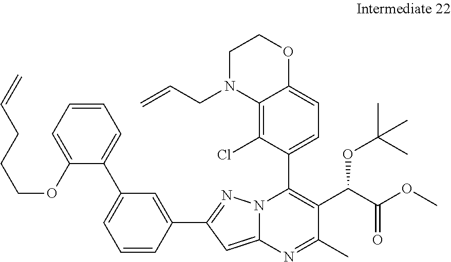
C1=CC(C2=NN3C(=C2)N=C(C)C(C(C(OC)=O)OC(C)(C)C)=C3C2=CC=C3C(=C2Cl)N(CC=C)CCO3)=CC(C2=CC=CC=C2OCCCC=C)=C1
